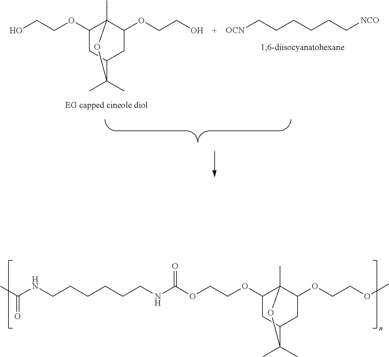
C1(OCCO)CC2CC(OCCO)C1(C)OC2(C)C.[OCN]CCCCCC[NCO].C1(OCCOC(NCCCCCCNC(C)=O)=O)CC2CC(OCCOC)C1(C)OC2(C)C
